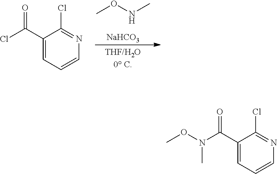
C1(C(N(OC)C)=O)=CC=CN=C1Cl.C1(C(Cl)=O)=CC=CN=C1Cl.O(C)NC.[NaHCO3]
